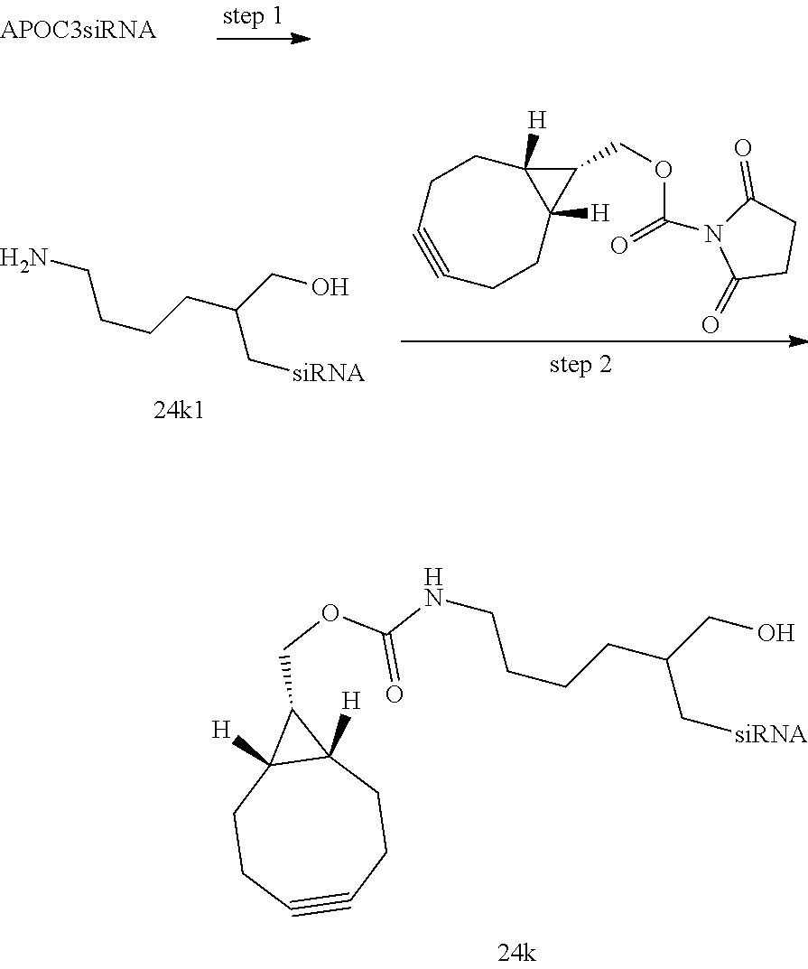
NCCCCC(C[siRNA])CO.C1#CCCC2([H])C([H])(CC1)C2COC(=O)N1C(=O)CCC1=O.C1#CCCC2([H])C([H])(CC1)C2COC(=O)NCCCCC(C[siRNA])CO
